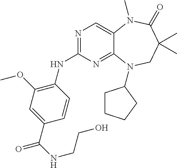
N1=C(NC2=C(OC)C=C(C(=O)NCCO)C=C2)N=C2C(=C1)N(C)C(=O)C(C)(C)CN2C1CCCC1
